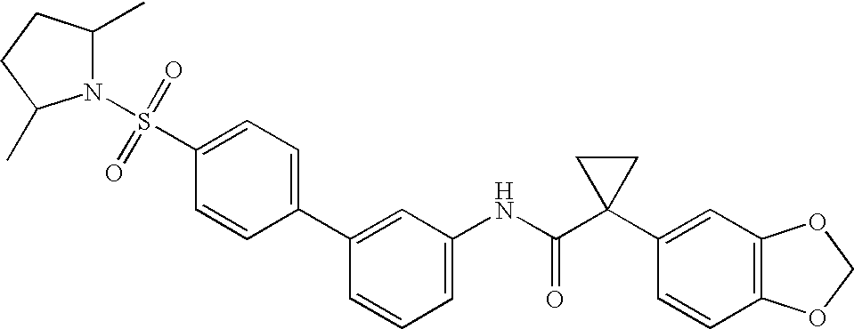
C1(NC(C2(C3=CC4=C(C=C3)OCO4)CC2)=O)=CC=CC(C2=CC=C(S(=O)(=O)N3C(C)CCC3C)C=C2)=C1
